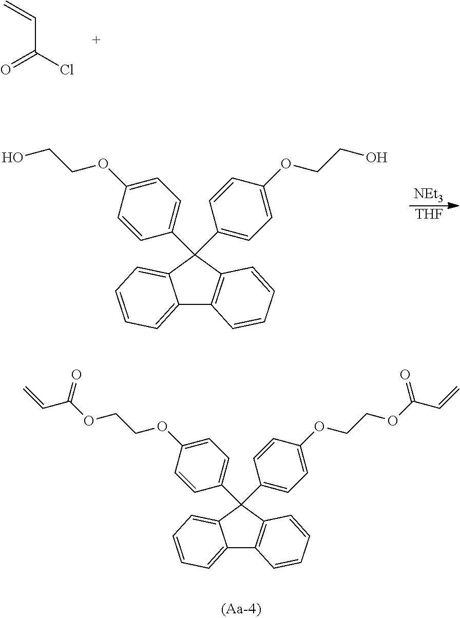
C12=CC=CC=C1C(C1=CC=C(OCCOC(=O)C=C)C=C1)(C1=CC=C(OCCOC(=O)C=C)C=C1)C1=C2C=CC=C1.C(C(Cl)=O)=C.[NEt3].[THF].C12=CC=CC=C1C(C1=CC=C(OCCO)C=C1)(C1=CC=C(OCCO)C=C1)C1=C2C=CC=C1
